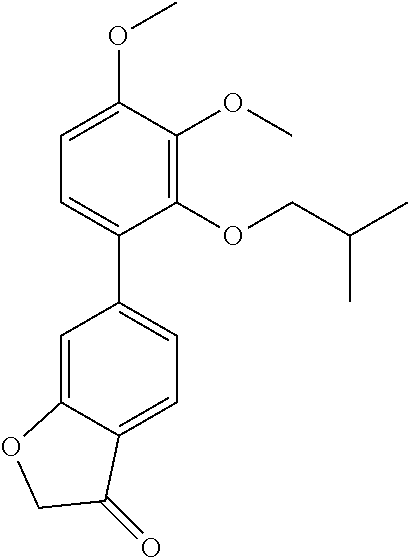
C1=C2C(=CC=C1C1=CC=C(OC)C(OC)=C1OCC(C)C)C(=O)CO2
